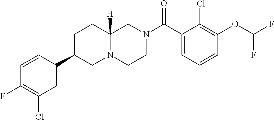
C1=CC=C(C(N2CCN3C([H])(C2)CCC(C2=CC(Cl)=C(F)C=C2)C3)=O)C(Cl)=C1OC(F)F
